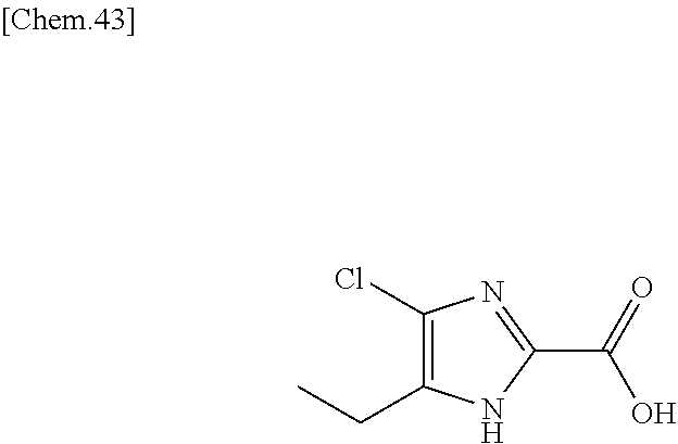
C1(C(=O)O)=NC(Cl)=C(CC)N1
